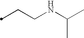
C(CNC(C)C)C
